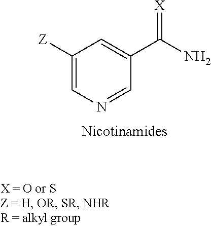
C1=NC=C([Z])C=C1C(N)=[X]
